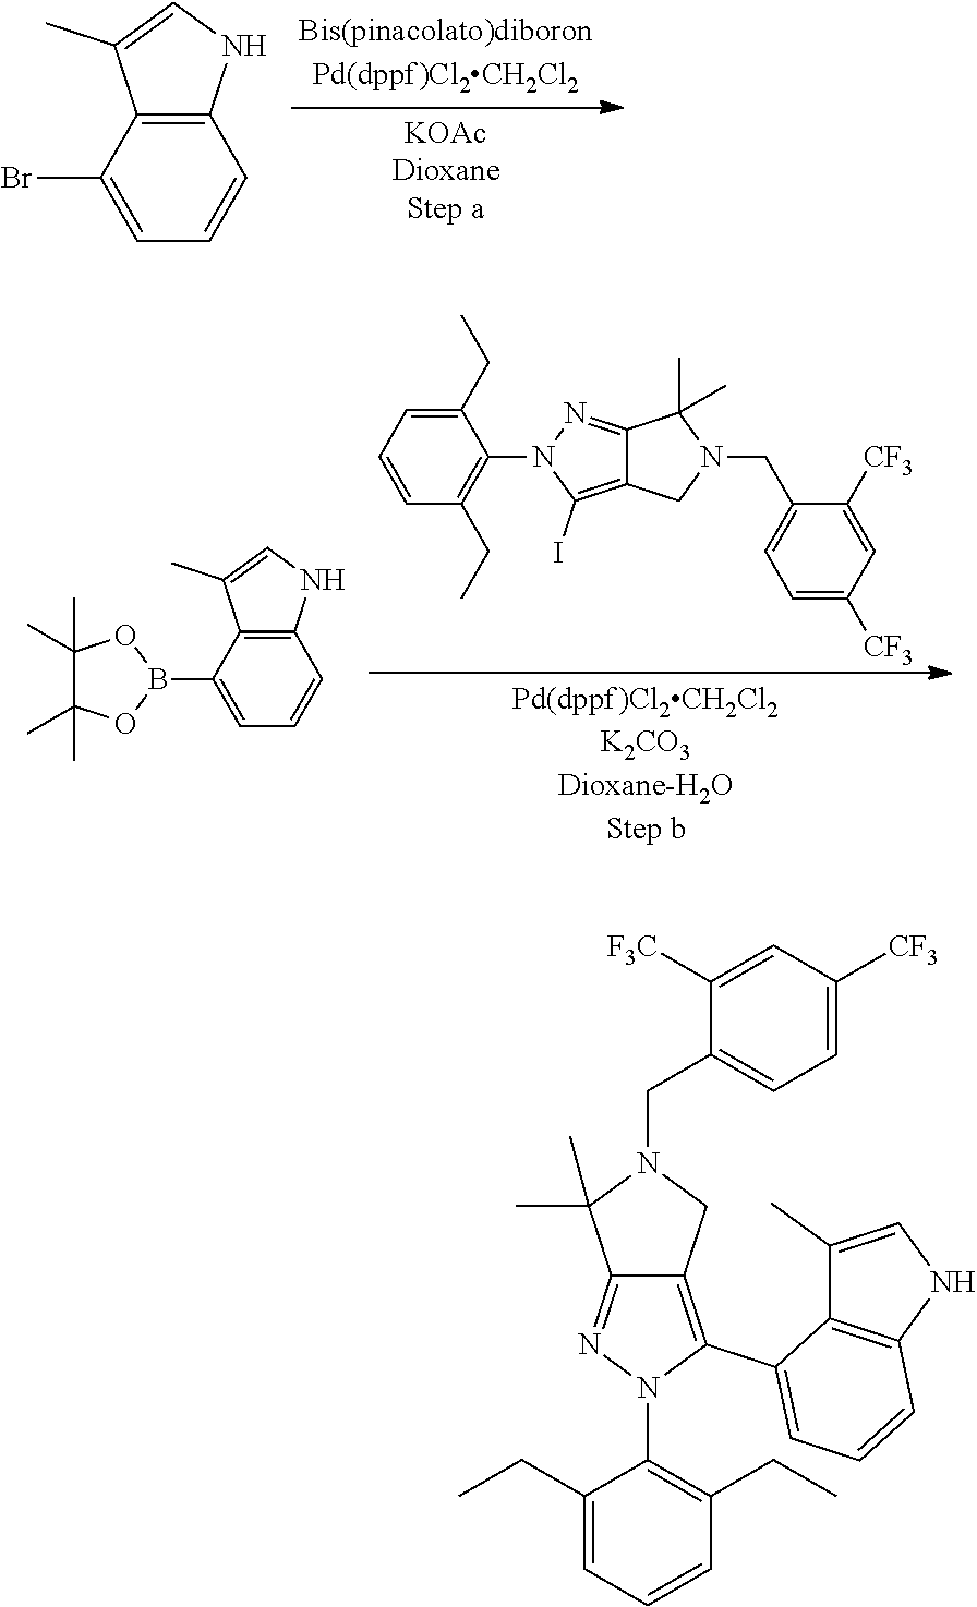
C12=C(C(Br)=CC=C1)C(C)=CN2.C1(CC)=CC=CC(CC)=C1N1C(I)=C2C(=N1)C(C)(C)N(CC1=CC=C([CF3])C=C1[CF3])C2.C12=C(C(B3OC(C)(C)C(C)(C)O3)=CC=C1)C(C)=CN2.C12=NN(C3=C(CC)C=CC=C3CC)C(C3=CC=CC4=C3C(C)=CN4)=C1CN(CC1=CC=C([CF3])C=C1[F3C])C2(C)C
